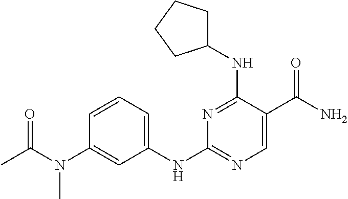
C1(NC2=NC=C(C(N)=O)C(NC3CCCC3)=N2)=CC=CC(N(C(C)=O)C)=C1
